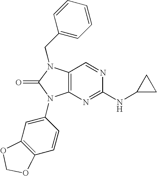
C12=C(N(CC3=CC=CC=C3)C(=O)N1C1=CC3=C(C=C1)OCO3)C=NC(NC1CC1)=N2
